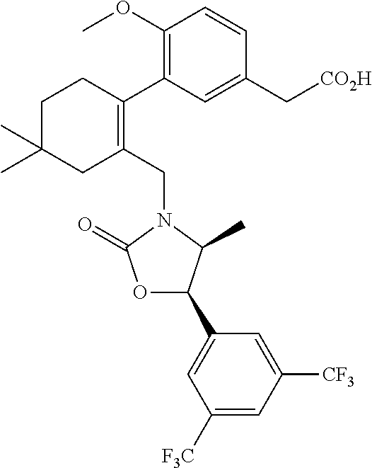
C1(CN2C(=O)OC(C3=CC([F3C])=CC([CF3])=C3)C2C)=C(C2=C(OC)C=CC(C[CO2H])=C2)CCC(C)(C)C1
